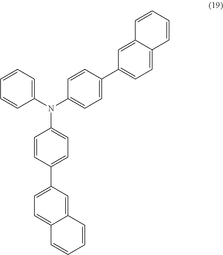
C1(N(C2=CC=C(C3=CC=C4C(=C3)C=CC=C4)C=C2)C2=CC=C(C3=CC=C4C(=C3)C=CC=C4)C=C2)=CC=CC=C1
